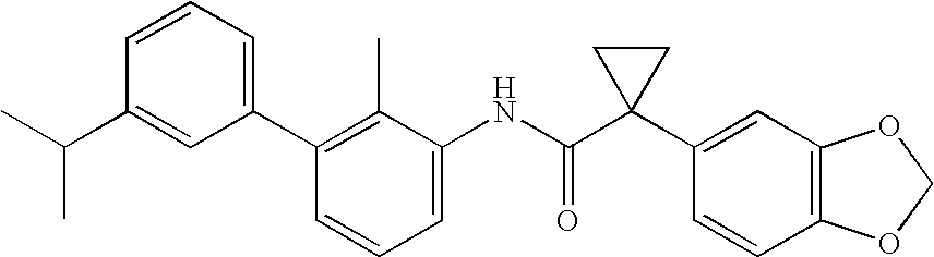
C1(C2=CC=CC(C(C)C)=C2)=C(C)C(NC(C2(C3=CC4=C(C=C3)OCO4)CC2)=O)=CC=C1
